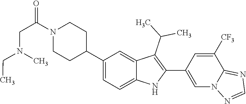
C1(C2CCN(C(=O)CN(CC)C)CC2)=CC=C2C(=C1)C(C(C)C)=C(C1=CN3C(=NC=N3)C([CF3])=C1)N2
